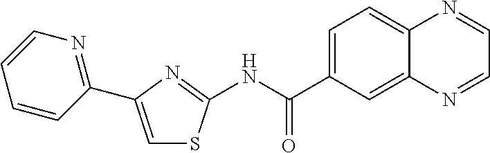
C1=C(C2=NC=CC=C2)N=C(NC(C2=CC=C3C(=C2)N=CC=N3)=O)S1
